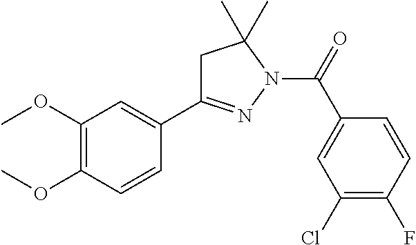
C1C(C2=CC(OC)=C(OC)C=C2)=NN(C(=O)C2=CC(Cl)=C(F)C=C2)C1(C)C
